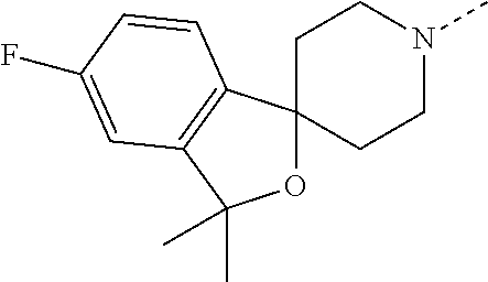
O1C2(C3=C(C1(C)C)C=C(F)C=C3)CCN(C)CC2
